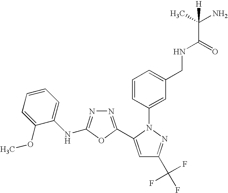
C1=CC(N2C(C3=NN=C(NC4=CC=CC=C4OC)O3)=CC(C(F)(F)F)=N2)=CC(CNC(=O)C(C)(N)[H])=C1
